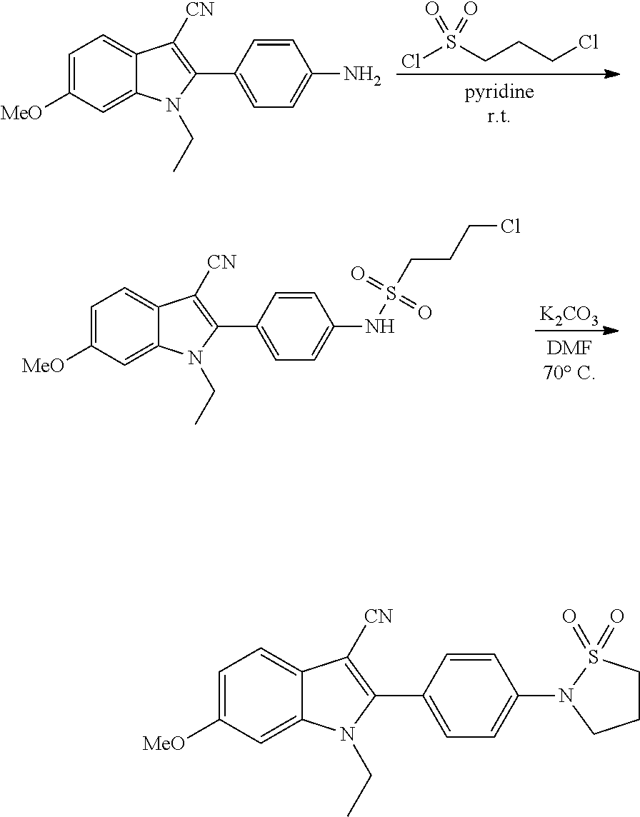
ClS(CCCCl)(=O)=O.C1=C([MeO])C=C2C(=C1)C([CN])=C(C1=CC=C(N)C=C1)N2CC.[K2CO3].C1=C([MeO])C=C2C(=C1)C([CN])=C(C1=CC=C(NS(CCCCl)(=O)=O)C=C1)N2CC.C1=C([MeO])C=C2C(=C1)C([CN])=C(C1=CC=C(N3CCCS3(=O)=O)C=C1)N2CC
